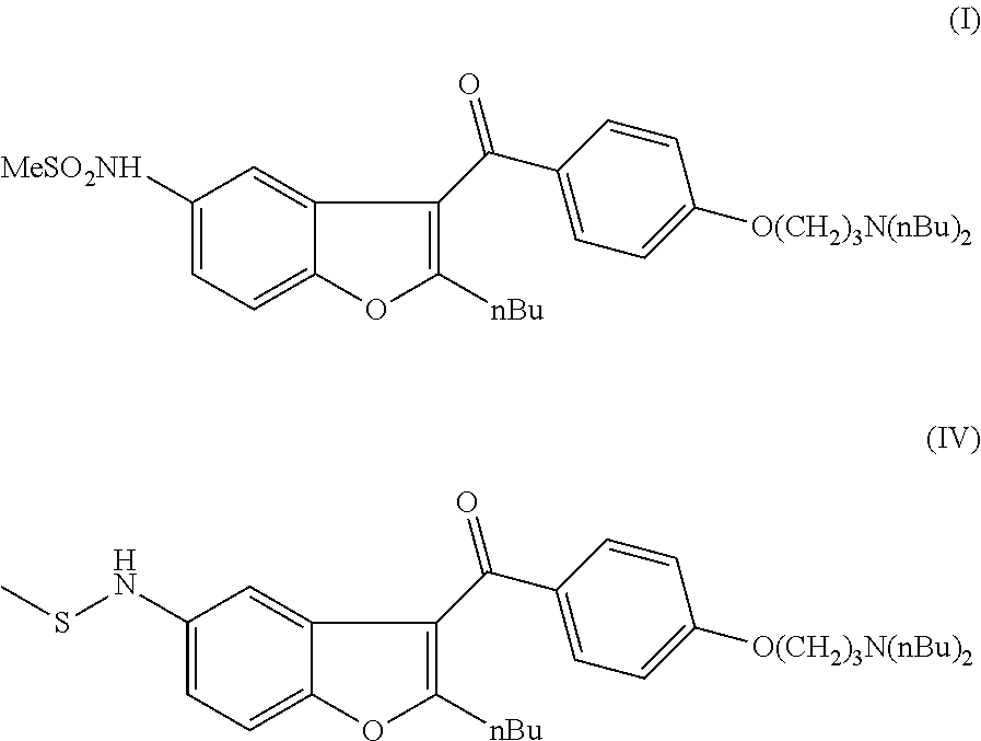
C1([MeSO2NH])=CC=C2C(=C1)C(C(C1=CC=C([O(CH2)3N(nBu)2])C=C1)=O)=C([nBu])O2.C1(NSC)=CC=C2C(=C1)C(C(C1=CC=C([O(CH2)3N(nBu)2])C=C1)=O)=C([nBu])O2
